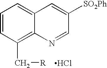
C1=CC(C[R])=C2C(=C1)C=C([SO2Ph])C=N2.Cl
